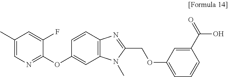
C1(C)=CN=C(OC2=CC3=C(C=C2)N=C(COC2=CC=CC(C(=O)O)=C2)N3C)C(F)=C1
